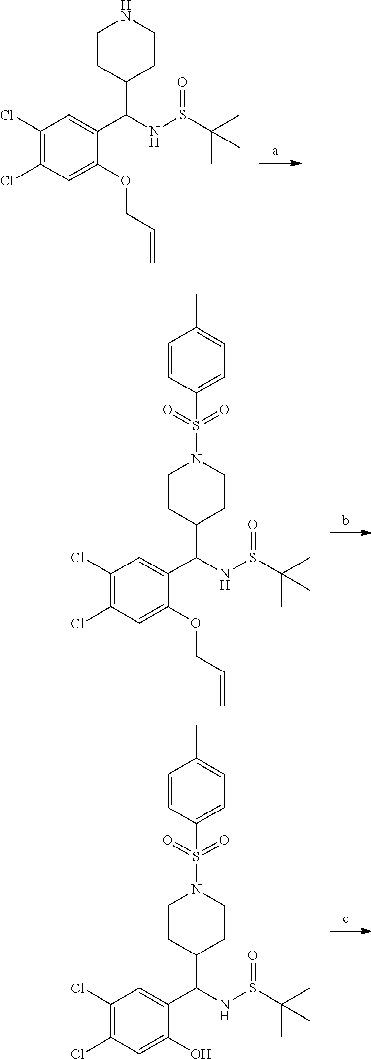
C1(Cl)=C(Cl)C=C(OCC=C)C(C(NS(C(C)(C)C)=O)C2CCNCC2)=C1.C1(Cl)=C(Cl)C=C(OCC=C)C(C(NS(C(C)(C)C)=O)C2CCN(S(=O)(=O)C3=CC=C(C)C=C3)CC2)=C1.C1(Cl)=C(Cl)C=C(O)C(C(NS(C(C)(C)C)=O)C2CCN(S(=O)(=O)C3=CC=C(C)C=C3)CC2)=C1
